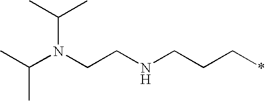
CC(N(CCNCCC*)C(C)C)C
